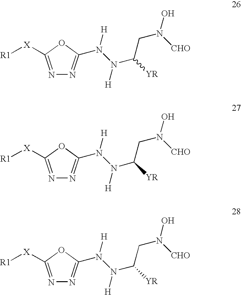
N1=C([X][R1])OC(N(N([H])C([YR])CN(O)[CHO])[H])=N1.N1=C([X][R1])OC(N(N([H])C([YR])CN(O)[CHO])[H])=N1.N1=C([X][R1])OC(N(N([H])C([YR])CN(O)[CHO])[H])=N1
